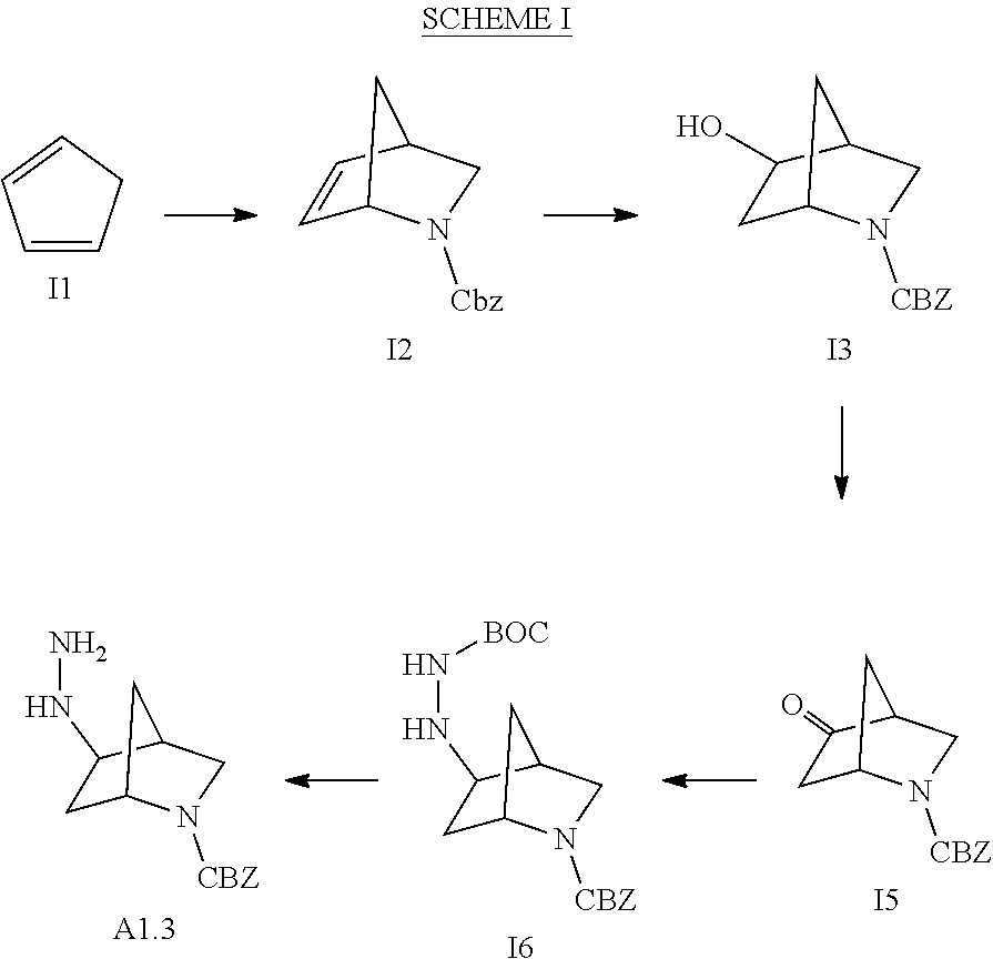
C1=CCC=C1.[I1].C1=CC2CN([Cbz])C1C2.[I2].C1C2N([CBZ])CC(C1O)C2.[I3].C1C2N([CBZ])CC(C1NN)C2.[A1.3].C1C2N([CBZ])CC(C1NN[BOC])C2.[I6].C1C2N([CBZ])CC(C1=O)C2.[I5]
